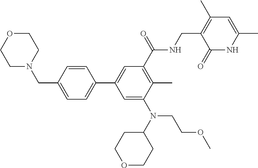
C1=C(C)NC(=O)C(CNC(C2=C(C)C(N(C3CCOCC3)CCOC)=CC(C3=CC=C(CN4CCOCC4)C=C3)=C2)=O)=C1C
